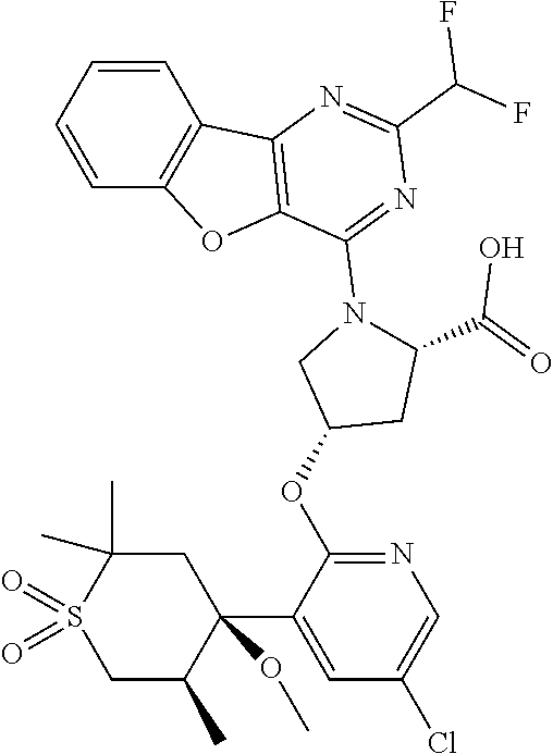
C1=CC2=C(C=C1)OC1=C2N=C(C(F)F)N=C1N1CC(OC2=NC=C(Cl)C=C2C2(OC)C(C)CS(=O)(=O)C(C)(C)C2)CC1C(O)=O
